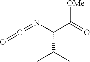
C(=NC(C(=O)[OMe])C(C)C)=O
